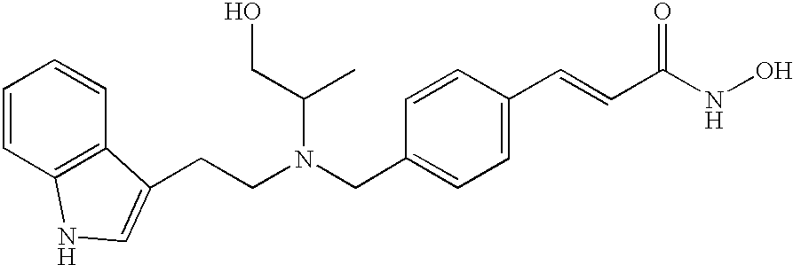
C1=CC2=C(C=C1)NC=C2CCN(CC1=CC=C(C=CC(NO)=O)C=C1)C(CO)C
